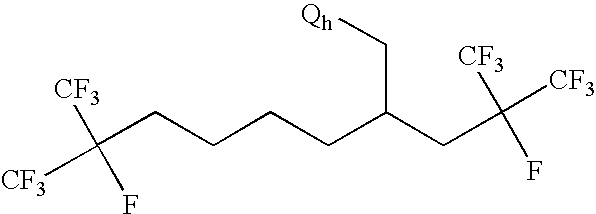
C([CF3])([CF3])(F)CCCCC(CC(F)([CF3])[CF3])C[Qh]
